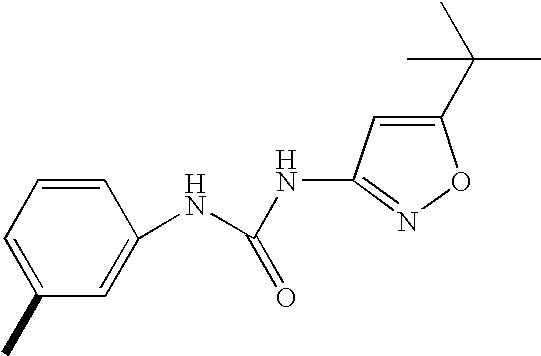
CC1=CC=CC(NC(NC2=NOC(C(C)(C)C)=C2)=O)=C1
